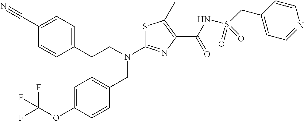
S1C(N(CCC2=CC=C(C#N)C=C2)CC2=CC=C(OC(F)(F)F)C=C2)=NC(C(NS(CC2=CC=NC=C2)(=O)=O)=O)=C1C
